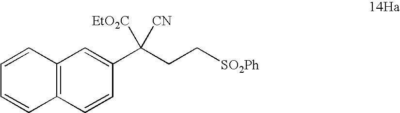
C12=C(C=CC(C(CC[SO2Ph])([CN])[EtO2C])=C1)C=CC=C2
